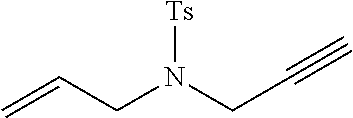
C=CCN(CC#C)[Ts]
